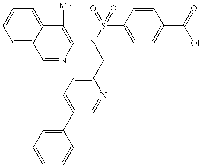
C1=NC(N(S(=O)(=O)C2=CC=C(C(=O)O)C=C2)CC2=CC=C(C3=CC=CC=C3)C=N2)=C([Me])C2=CC=CC=C12
